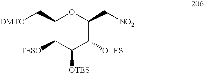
C1(C[DMTO])C([TESO])C([OTES])C([OTES])C(C[NO2])O1
